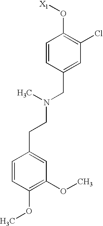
C1=CC(CN(CCC2=CC(OC)=C(OC)C=C2)C)=CC(Cl)=C1O[X1]
